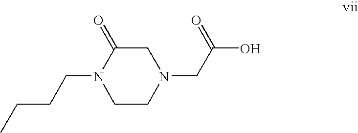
N1(CCCC)CCN(CC(O)=O)CC1=O
